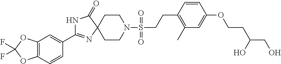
C1=C(C2=NC3(CCN(S(=O)(=O)CCC4=C(C)C=C(OCCC(CO)O)C=C4)CC3)C(=O)N2)C=CC2=C1OC(F)(F)O2
